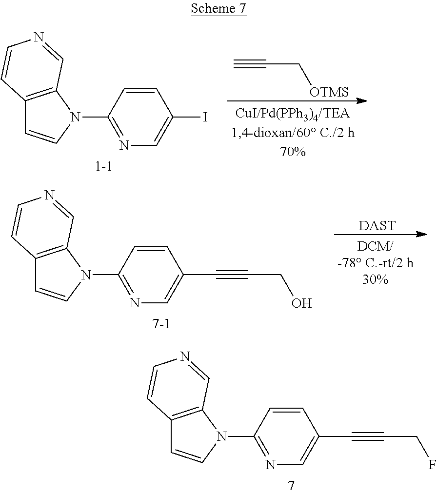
C12=C(N(C3=NC=C(I)C=C3)C=C1)C=NC=C2.C#CC[OTMS].C12=C(N(C3=NC=C(C#CCO)C=C3)C=C1)C=NC=C2.[DAST].C12=C(N(C3=NC=C(C#CCF)C=C3)C=C1)C=NC=C2
